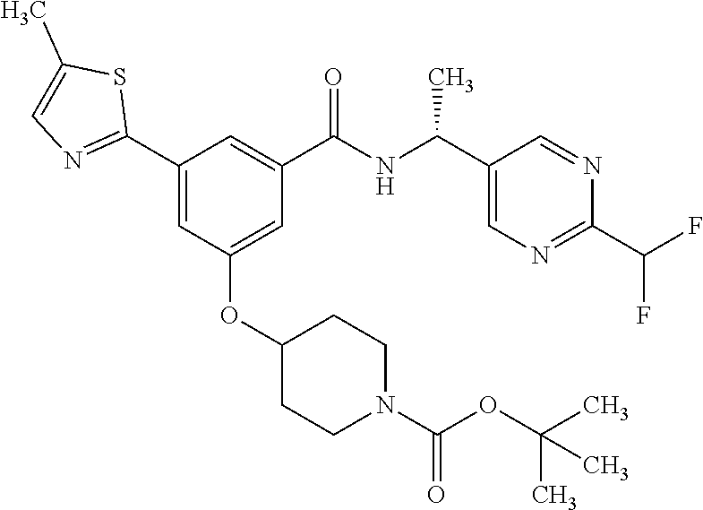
C1(C2=NC=C(C)S2)=CC(OC2CCN(C(OC(C)(C)C)=O)CC2)=CC(C(NC(C2=CN=C(C(F)F)N=C2)C)=O)=C1
